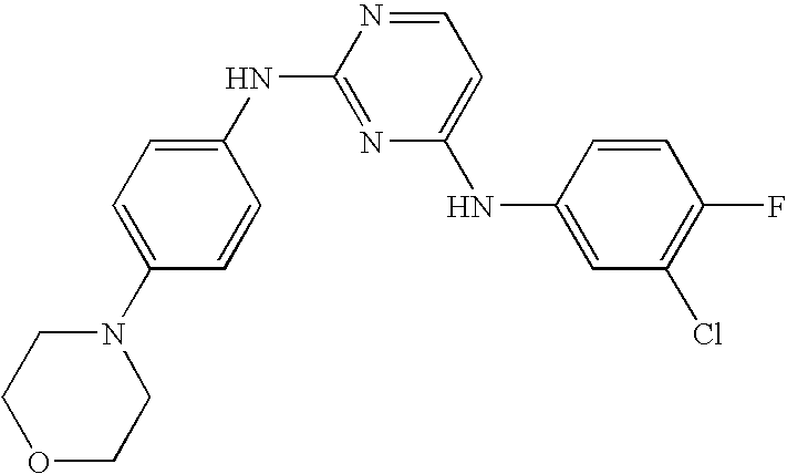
C1=C(N2CCOCC2)C=CC(NC2=NC(NC3=CC(Cl)=C(F)C=C3)=CC=N2)=C1
